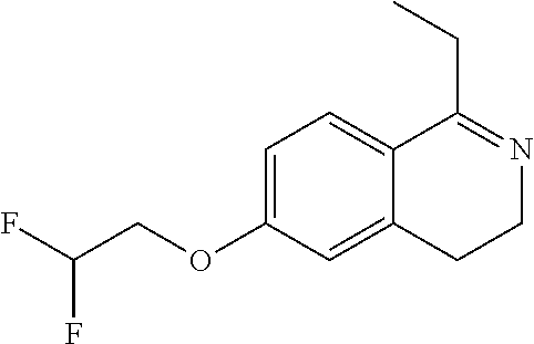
C(F)(F)COC1=CC=C2C(=C1)CCN=C2CC
